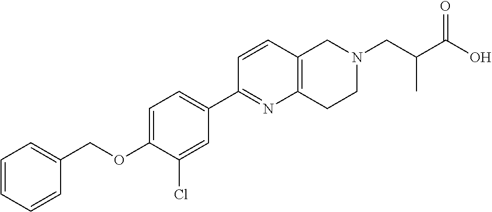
C1=CC=CC(COC2=CC=C(C3=NC4=C(C=C3)CN(CC(C(O)=O)C)CC4)C=C2Cl)=C1
